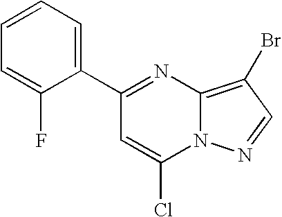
C1=CC=C(C2=NC3=C(Br)C=NN3C(Cl)=C2)C(F)=C1
